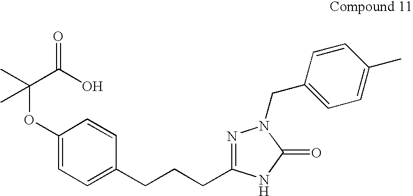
C(OC1=CC=C(CCCC2=NN(CC3=CC=C(C)C=C3)C(=O)N2)C=C1)(C(O)=O)(C)C
